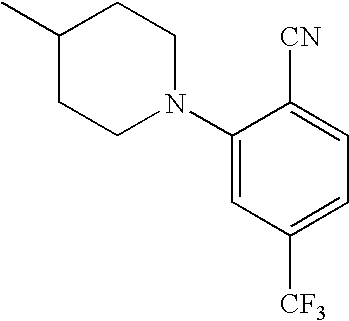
C1(C)CCN(C2=CC([CF3])=CC=C2[CN])CC1
